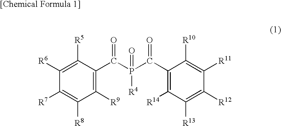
C1([R6])=C([R5])C(C(P([R4])(C(C2=C([R14])C([R13])=C([R12])C([R11])=C2[R10])=O)=O)=O)=C([R9])C([R8])=C1[R7]
